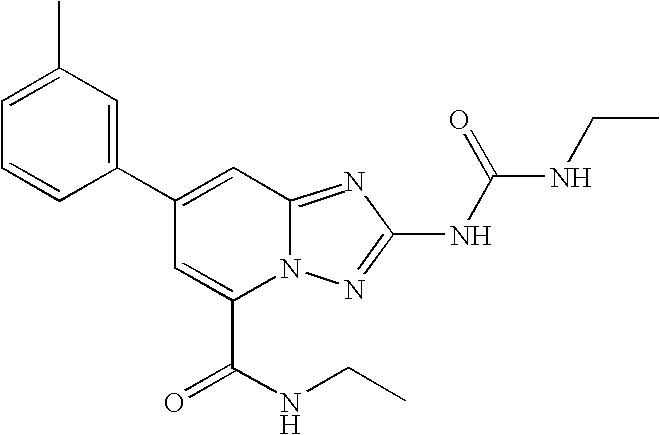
C1(C2=CC3=NC(NC(=O)NCC)=NN3C(C(NCC)=O)=C2)=CC(C)=CC=C1
